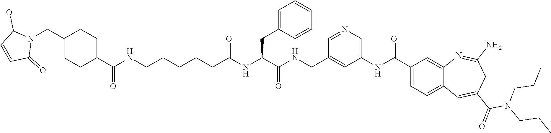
C1(CN2C(O)C=CC2=O)CCC(C(NCCCCCC(NC(C(NCC2=CC(NC(C3=CC=C4C(=C3)N=C(N)CC(C(N(CCC)CCC)=O)=C4)=O)=CN=C2)=O)CC2=CC=CC=C2)=O)=O)CC1
